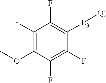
C1(F)=C(OC)C(F)=C(F)C([L3][Q])=C1F
